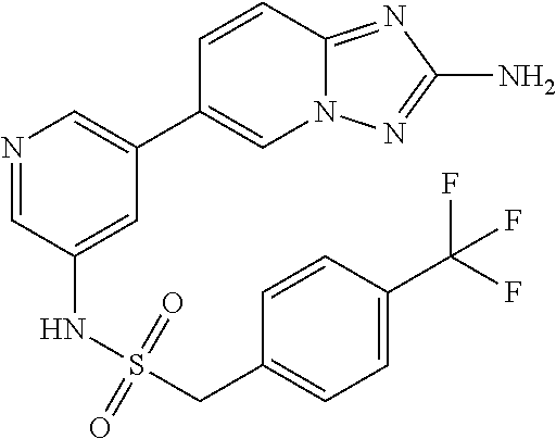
C12=NC(N)=NN1C=C(C1=CN=CC(NS(=O)(=O)CC3=CC=C(C(F)(F)F)C=C3)=C1)C=C2
